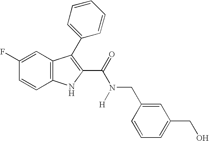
C1=C(F)C=CC2=C1C(C1=CC=CC=C1)=C(C(N(CC1=CC(CO)=CC=C1)[H])=O)N2
